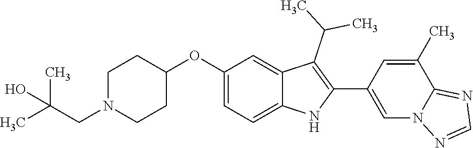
C1(OC2=CC=C3C(=C2)C(C(C)C)=C(C2=CN4C(=NC=N4)C(C)=C2)N3)CCN(CC(C)(C)O)CC1
